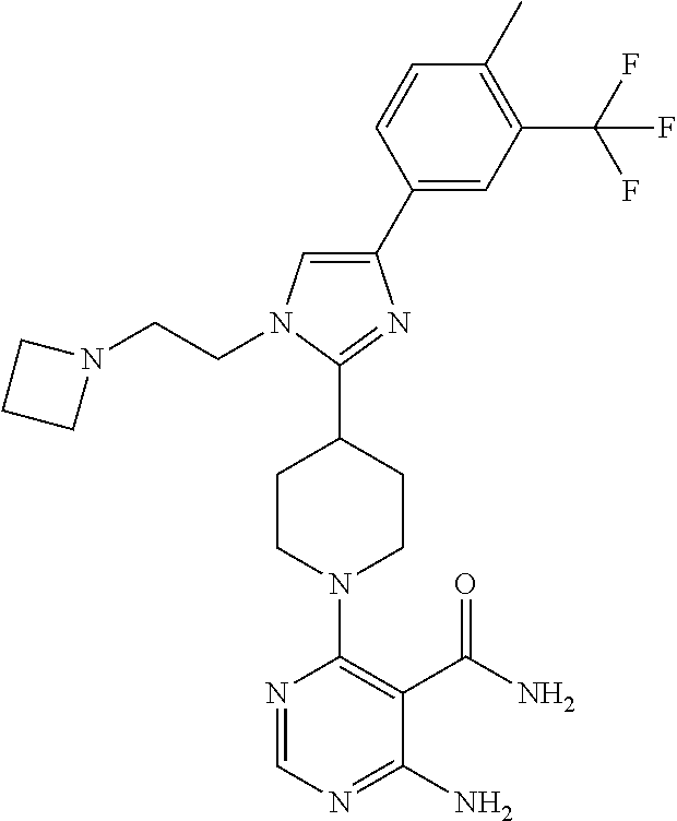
C1(C2=CN(CCN3CCC3)C(C3CCN(C4=C(C(N)=O)C(N)=NC=N4)CC3)=N2)=CC(C(F)(F)F)=C(C)C=C1
